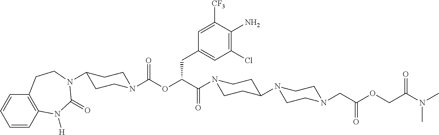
C1=CC2=C(C=C1)CCN(C1CCN(C(OC(C(=O)N3CCC(N4CCN(CC(=O)OCC(N(C)C)=O)CC4)CC3)CC3=CC(Cl)=C(N)C([CF3])=C3)=O)CC1)C(=O)N2[H]
